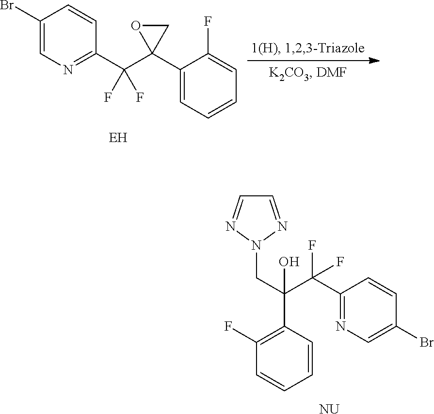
C(C(C(F)(C1=NC=C(Br)C=C1)F)(O)C1=C(F)C=CC=C1)N1N=CC=N1.[NU].C1(Br)=CN=C(C(C2(C3=CC=CC=C3F)CO2)(F)F)C=C1
